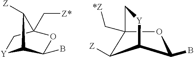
[Y]1C2C(B)OC(C[Z*])(C1)C2[Z].C12(C[*Z])OC(B)C(C1[Z])[Y]C2
